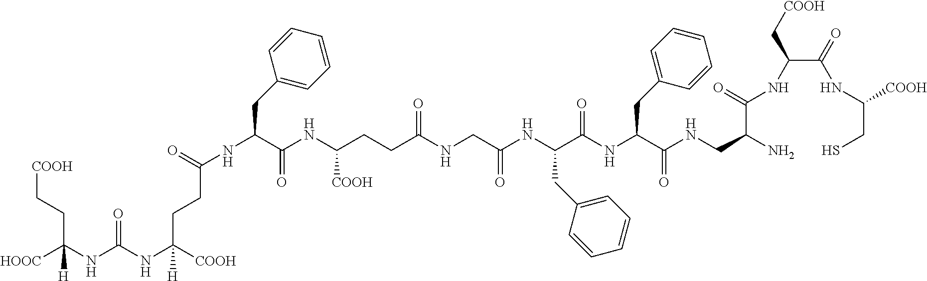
[COOH]CCC(NC(NC([COOH])(CCC(NC(C(NC(CCC(NCC(NC(C(NC(C(NCC(N)C(=O)NC(C(=O)NC(CS)[COOH])C[COOH])=O)CC1=CC=CC=C1)=O)CC1=CC=CC=C1)=O)=O)[COOH])=O)CC1=CC=CC=C1)=O)[H])=O)([HOOC])[H]
